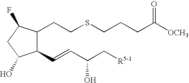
C1(CCSCCCC([OCH3])=O)C(C=CC(C[R5-1])O)C(O)CC1F
